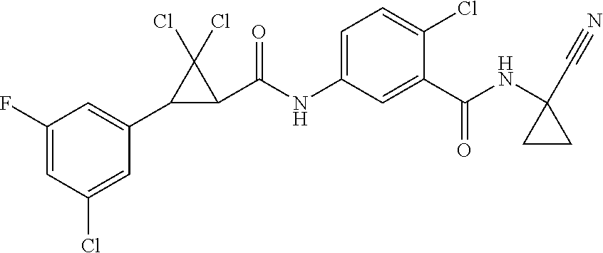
C1(F)=CC(Cl)=CC(C2C(C(NC3=CC=C(Cl)C(C(NC4(C#N)CC4)=O)=C3)=O)C2(Cl)Cl)=C1
